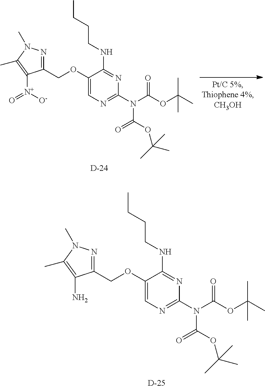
[D].C1(OCC2=NN(C)C(C)=C2[N+]([O-])=O)=CN=C(N(C(OC(C)(C)C)=O)C(OC(C)(C)C)=O)N=C1NCCCC.[D].C1(OCC2=NN(C)C(C)=C2N)=CN=C(N(C(OC(C)(C)C)=O)C(OC(C)(C)C)=O)N=C1NCCCC
